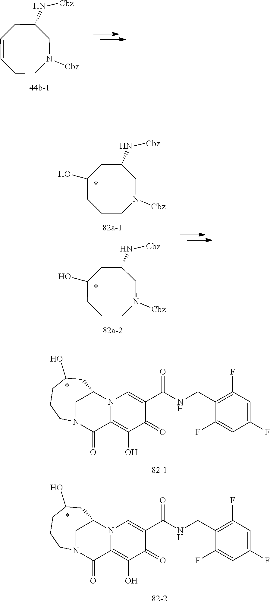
N(C1CC=CCCN([Cbz])C1)[Cbz].N(C1CC(O)CCCN([Cbz])C1)[Cbz].N(C1CC(O)CCCN([Cbz])C1)[Cbz].C12=C(O)C(=O)C(C(=O)NCC3=C(F)C=C(F)C=C3F)=CN1C1CN(C2=O)CCCC(O)C1.C12=C(O)C(=O)C(C(=O)NCC3=C(F)C=C(F)C=C3F)=CN1C1CN(C2=O)CCCC(O)C1
